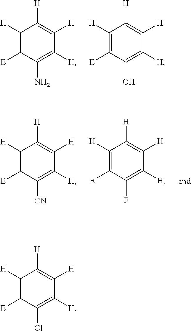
C1([H])=C([E])C(N)=C([H])C([H])=C1[H].C1([H])=C([E])C(O)=C([H])C([H])=C1[H].C1([H])=C([E])C(F)=C([H])C([H])=C1[H].C1([H])=C([E])C([CN])=C([H])C([H])=C1[H].C1([H])=C([E])C(Cl)=C([H])C([H])=C1[H]
